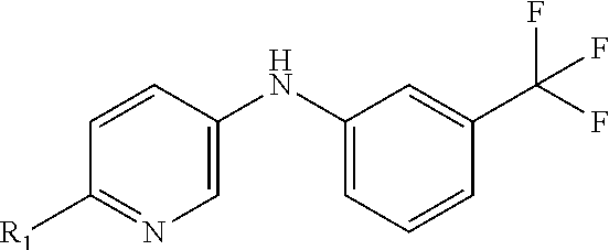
C1=CC(NC2=CC=CC(C(F)(F)F)=C2)=CN=C1[R1]
